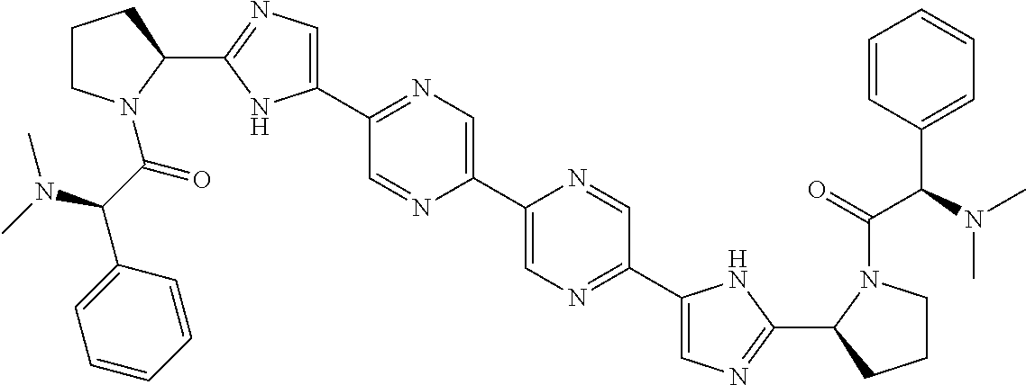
C1(C2N(C(C(C3=CC=CC=C3)N(C)C)=O)CCC2)=NC=C(C2=NC=C(C3=CN=C(C4=CN=C(C5CCCN5C(C(C5=CC=CC=C5)N(C)C)=O)N4)C=N3)N=C2)N1
